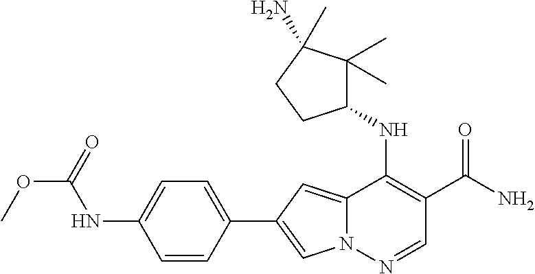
N12C(=CC(C3=CC=C(NC(OC)=O)C=C3)=C1)C(NC1C(C)(C)C(N)(C)CC1)=C(C(N)=O)C=N2
